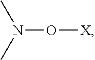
CN(C)O[X]
